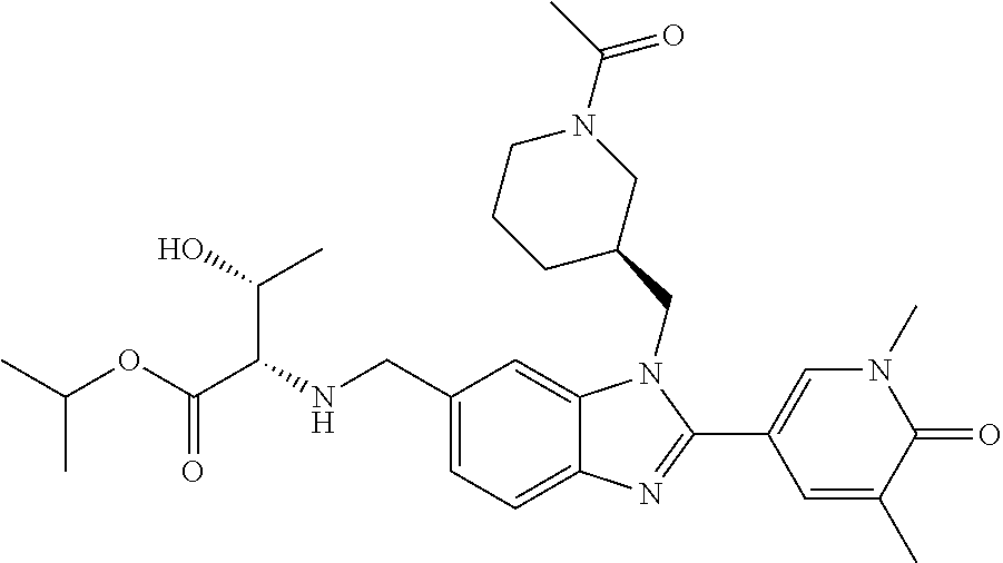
N(CC1=CC=C2C(=C1)N(CC1CN(C(C)=O)CCC1)C(C1=CN(C)C(=O)C(C)=C1)=N2)C(C(OC(C)C)=O)C(O)C
